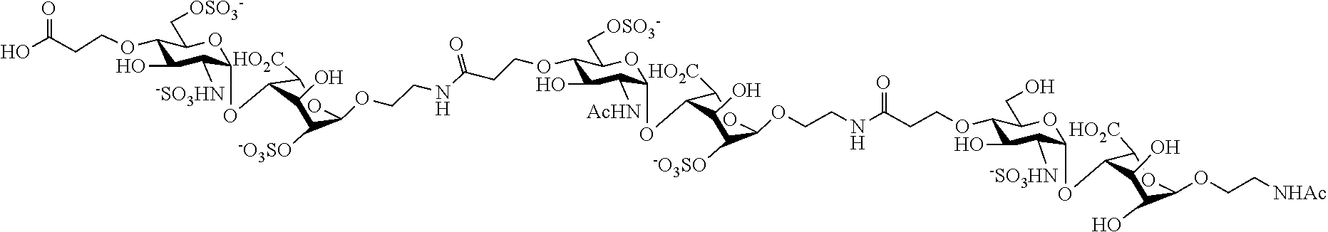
OC(CCOC1C(O)C([-SO3HN])C(OC2C([HO2C])OC(OCCNC(CCOC3C(O)C([AcHN])C(OC4C([HO2C])OC(OCCNC(CCOC5C(O)C([-SO3HN])C(OC6C([HO2C])OC(OCC[NHAc])C(O)C6O)OC5CO)=O)C([-O3SO])C4O)OC3C[OSO3-])=O)C([-O3SO])C2O)OC1C[OSO3-])=O
